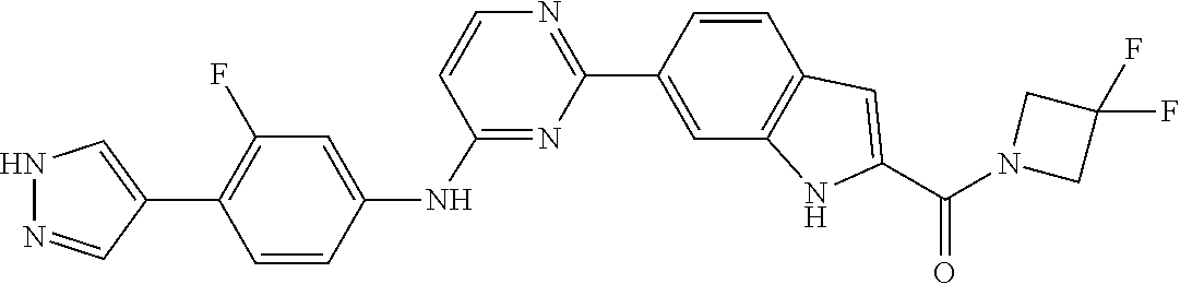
N1(C(C2=CC3=C(C=C(C4=NC=CC(NC5=CC(F)=C(C6=CNN=C6)C=C5)=N4)C=C3)N2)=O)CC(F)(F)C1
